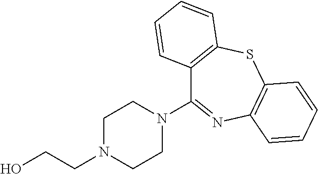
C1N(CCO)CCN(C2=NC3=C(SC4=C2C=CC=C4)C=CC=C3)C1
